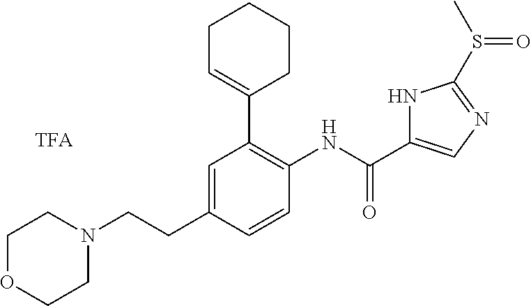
C1OCCN(CCC2=CC(C3=CCCCC3)=C(NC(C3=CN=C(S(C)=O)N3)=O)C=C2)C1
